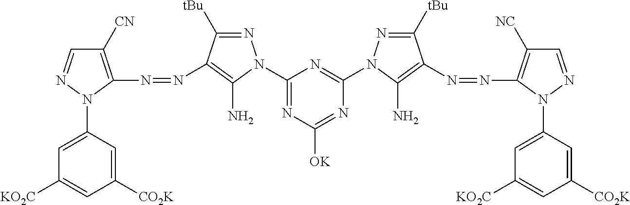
C1(N2N=CC([CN])=C2N=NC2=C(N)N(C3=NC([OK])=NC(N4N=C([tBu])C(N=NC5=C([NC])C=NN5C5=CC([KO2C])=CC([CO2K])=C5)=C4N)=N3)N=C2[tBu])=CC([KO2C])=CC([CO2K])=C1
